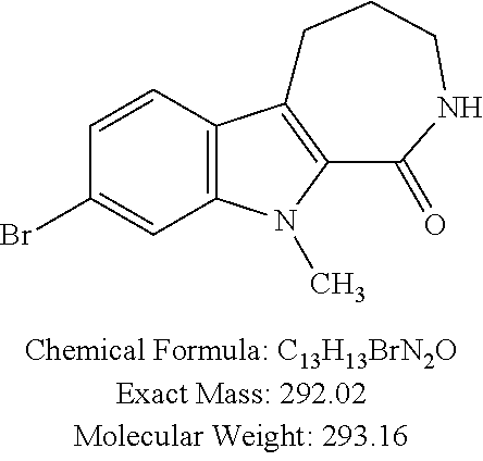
C1=CC2=C(C=C1Br)N(C)C1=C2CCCNC1=O
